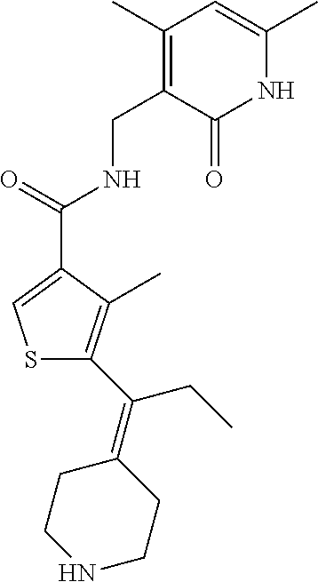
C1(C)=C(CNC(=O)C2=CSC(C(=C3CCNCC3)CC)=C2C)C(=O)NC(C)=C1
